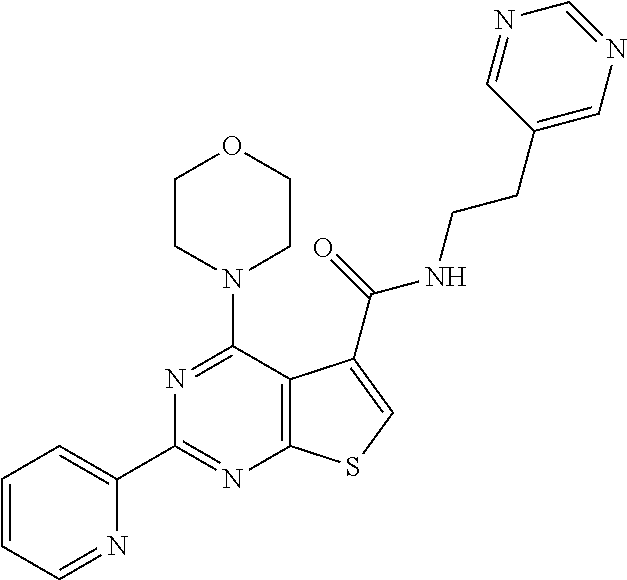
C1(C2=NC3=C(C(N4CCOCC4)=N2)C(C(NCCC2=CN=CN=C2)=O)=CS3)=CC=CC=N1
